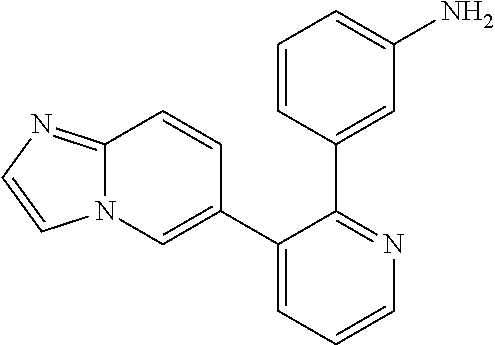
C12=NC=CN1C=C(C1=CC=CN=C1C1=CC(N)=CC=C1)C=C2
